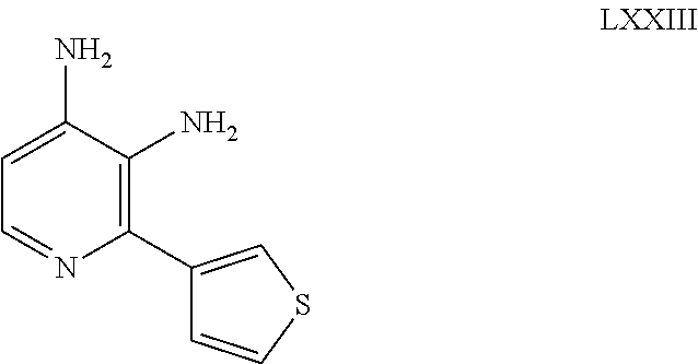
C1=NC(C2=CSC=C2)=C(N)C(N)=C1
